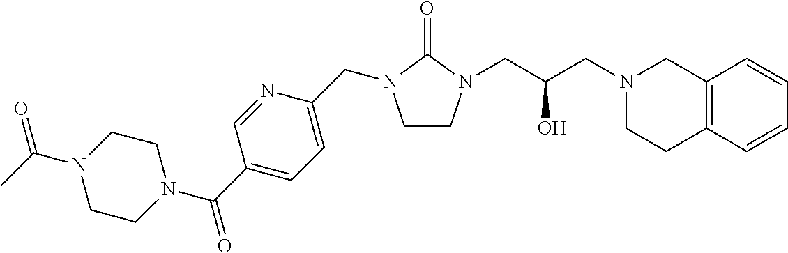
C1CN(CC(CN2CCC3=C(C2)C=CC=C3)O)C(=O)N1CC1=CC=C(C(=O)N2CCN(C(C)=O)CC2)C=N1
